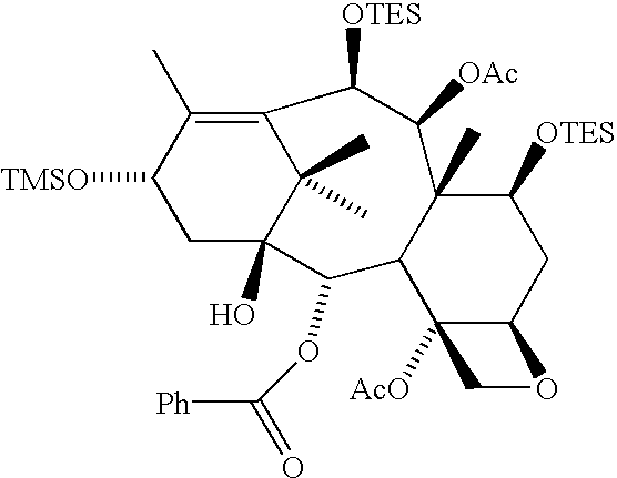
C12(C)C(C3([AcO])C(CC1[OTES])OC3)C(OC([Ph])=O)C1(O)C(C)(C)C(=C(C)C([TMSO])C1)C([OTES])C2[OAc]
